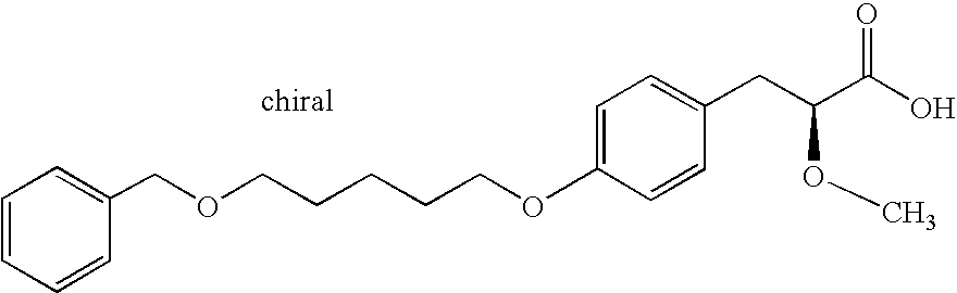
C(CCCOC1=CC=C(CC(C(O)=O)OC)C=C1)COCC1=CC=CC=C1
